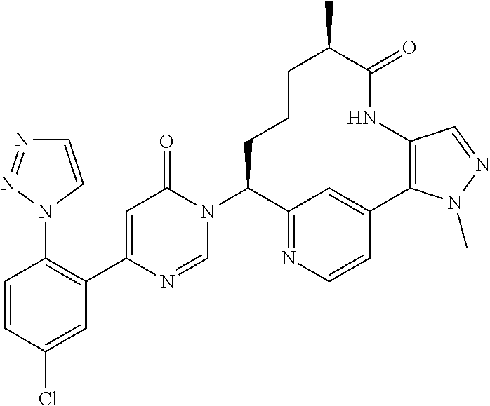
C1(N2C=NC(C3=C(N4C=CN=N4)C=CC(Cl)=C3)=CC2=O)C2=NC=CC(=C2)C2=C(NC(=O)C(C)CCC1)C=NN2C
